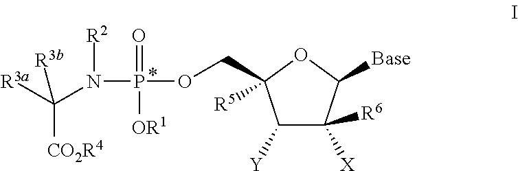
C([CO2R4])([R3a])(N([R2])P(OCC1([R5])C([Y])C([X])([R6])C([Base])O1)(=O)[OR1])[R3b]
